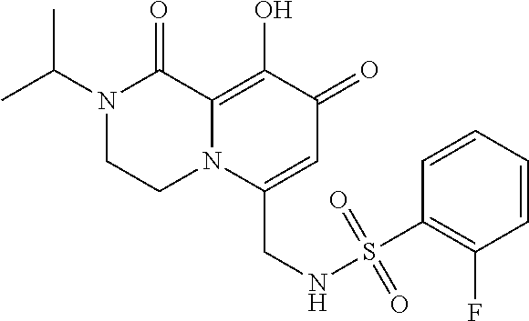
N1(C(C)C)CCN2C(=C(O)C(=O)C=C2CNS(C2=C(F)C=CC=C2)(=O)=O)C1=O
